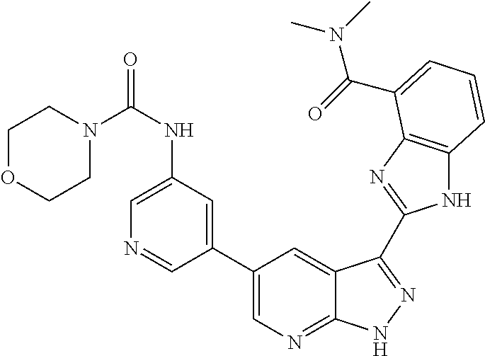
C1(C2=CN=C3C(=C2)C(C2=NC4=C(N2)C=CC=C4C(=O)N(C)C)=NN3)=CC(NC(=O)N2CCOCC2)=CN=C1
